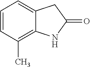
C1=CC(C)=C2C(=C1)CC(=O)N2
